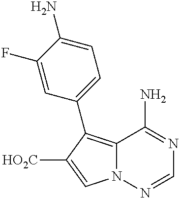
C12=C(C3=CC=C(N)C(F)=C3)C([HO2C])=CN1N=CN=C2N
